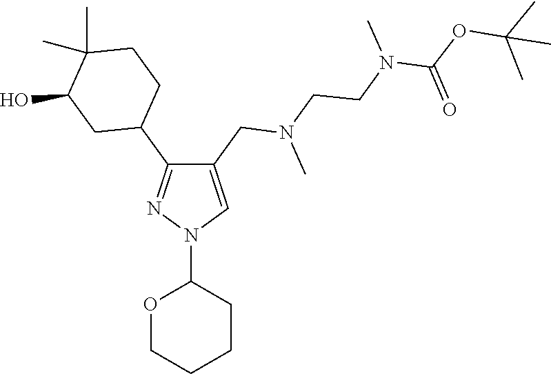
C1(CN(CCN(C)C(OC(C)(C)C)=O)C)=CN(C2OCCCC2)N=C1C1CCC(C)(C)C(O)C1
